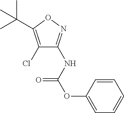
C1(Cl)=C(C(C)(C)C)ON=C1NC(OC1=CC=CC=C1)=O
